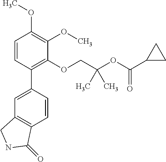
C1=CC(C2=CC3=C(C=C2)C(=O)NC3)=C(OCC(OC(C2CC2)=O)(C)C)C(OC)=C1OC
